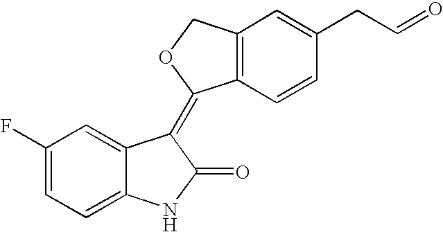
C1=C2C(=CC=C1F)NC(=O)C2=C1C2=C(CO1)C=C(CC=O)C=C2
